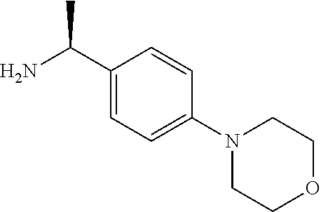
C1(C(N)C)=CC=C(N2CCOCC2)C=C1
